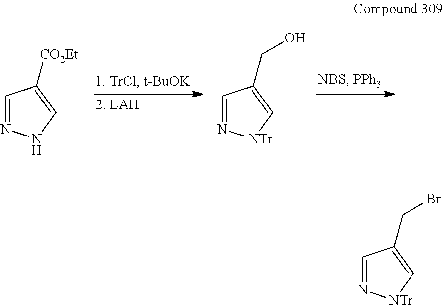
C1=NNC=C1[CO2Et].C1=N[NTr]C=C1CO.C1=N[NTr]C=C1CBr
